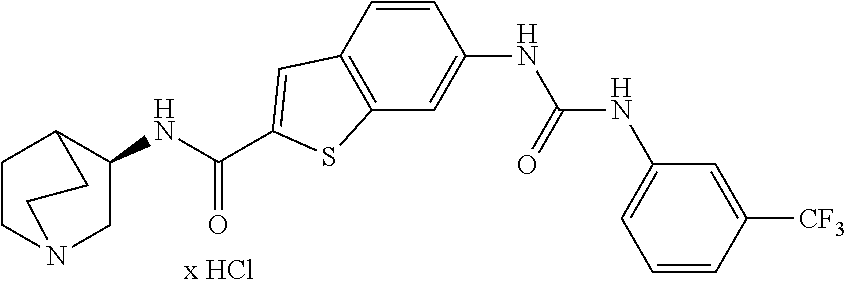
C1(NC(C2=CC3=C(C=C(NC(NC4=CC=CC([CF3])=C4)=O)C=C3)S2)=O)CN2CCC1CC2
